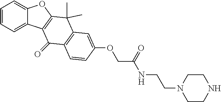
C1=CC=C2C(=C1)OC1=C2C(=O)C2=C(C1(C)C)C=C(OCC(=O)NCCN1CCNCC1)C=C2
